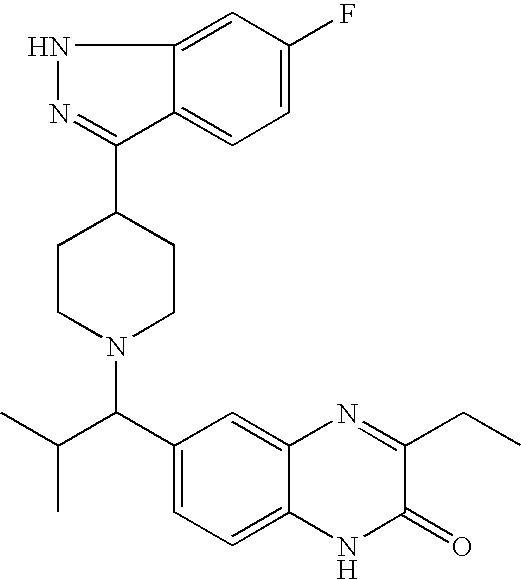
C(C(C1=CC=C2C(=C1)N=C(CC)C(=O)N2)N1CCC(C2=NNC3=CC(F)=CC=C23)CC1)(C)C
